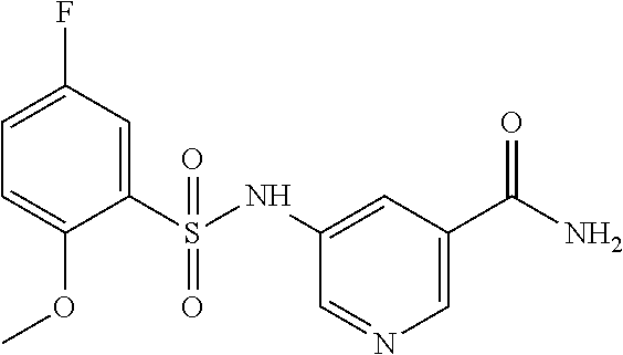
C1(S(NC2=CC(C(N)=O)=CN=C2)(=O)=O)=CC(F)=CC=C1OC
